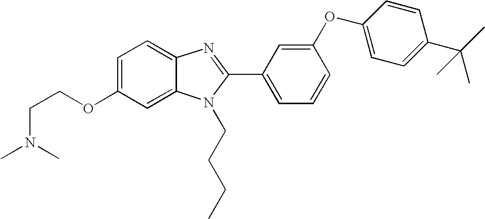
C1=C(OCCN(C)C)C=C2C(=C1)N=C(C1=CC=CC(OC3=CC=C(C(C)(C)C)C=C3)=C1)N2CCCC
